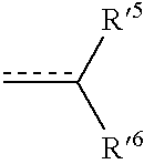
cc([R5])[R6]
